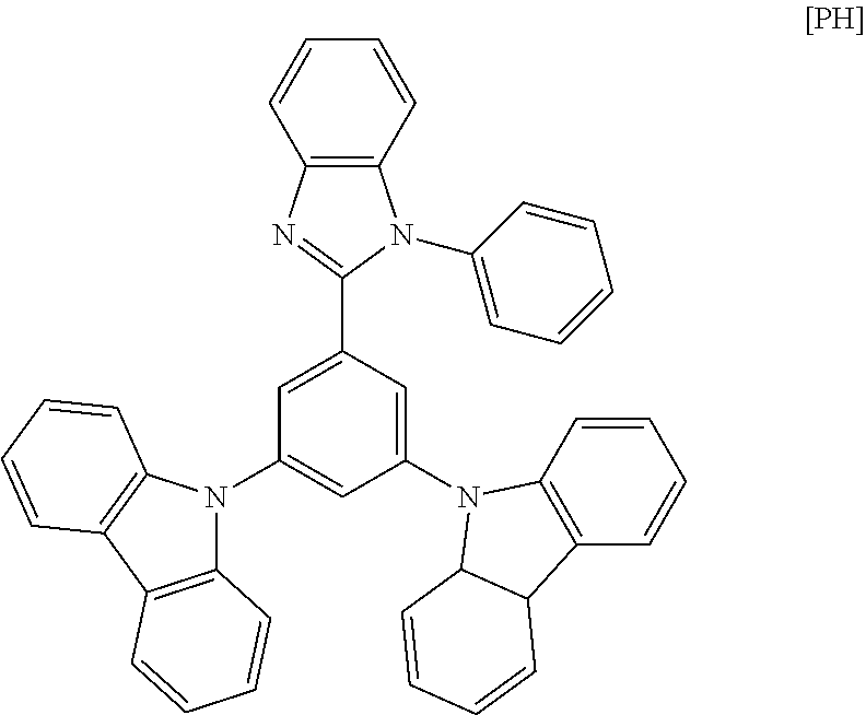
C1(N2C3=C(C=CC=C3)C3C2C=CC=C3)=CC(C2=NC3=C(N2C2=CC=CC=C2)C=CC=C3)=CC(N2C3=C(C4=C2C=CC=C4)C=CC=C3)=C1
